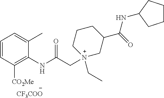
[CF3COO].C1=CC([CO2Me])=C(NC(C[N+]2(CC)CC(C(=O)NC3CCCC3)CCC2)=O)C(C)=C1
